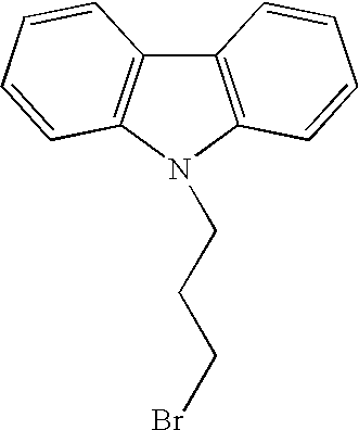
C12=C(N(CCCBr)C3=C1C=CC=C3)C=CC=C2
